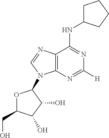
C12=C(N=C([H])N=C1NC1CCCC1)N(C1OC(CO)C(O)C1O)C=N2
